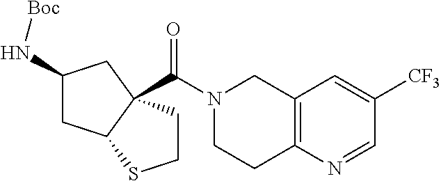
C12=C(N=CC([CF3])=C1)CCN(C(=O)C13C(CC(N[Boc])C1)SCC3)C2
